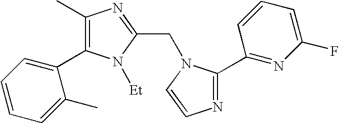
N1=C(C2=NC(F)=CC=C2)N(CC2=NC(C)=C(C3=CC=CC=C3C)N2[Et])C=C1
